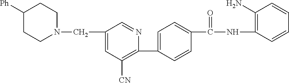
C1(C2=CC=C(C(NC3=C(N)C=CC=C3)=O)C=C2)=C([CN])C=C(CN2CCC([Ph])CC2)C=N1
